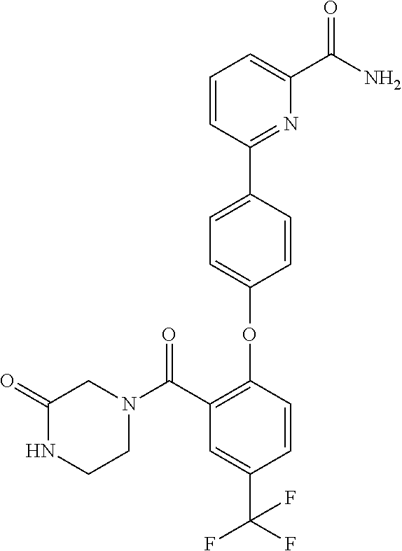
C1=CC(C2=NC(C(N)=O)=CC=C2)=CC=C1OC1=C(C(N2CC(=O)NCC2)=O)C=C(C(F)(F)F)C=C1
